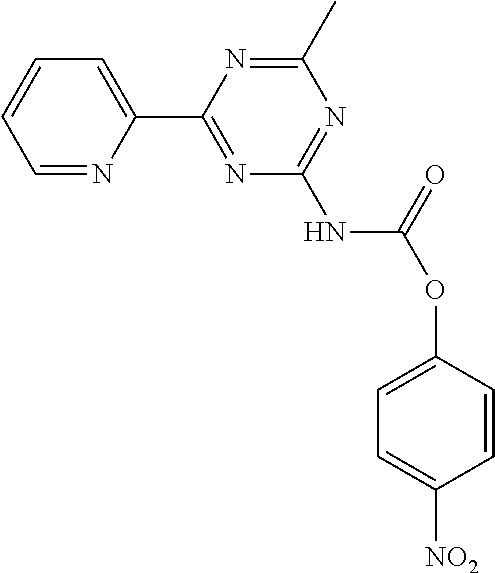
C1=NC(C2=NC(NC(=O)OC3=CC=C([NO2])C=C3)=NC(C)=N2)=CC=C1
